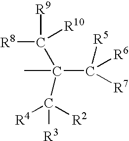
CC(C([R10])([R8])[R9])(C([R4])([R2])[R3])C([R5])([R7])[R6]
